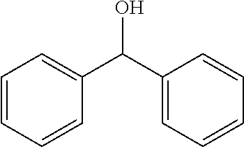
OC(C1=CC=CC=C1)C1=CC=CC=C1
